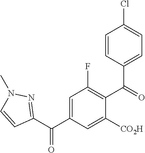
C1=CC(C(=O)C2=C(F)C=C(C(C3=NN(C)C=C3)=O)C=C2[CO2H])=CC=C1Cl
